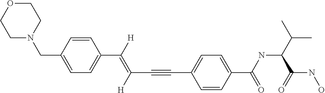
C(C#CC1=CC=C(C(NC(C(C)C)C(NO)=O)=O)C=C1)(=C([H])C1=CC=C(CN2CCOCC2)C=C1)[H]
